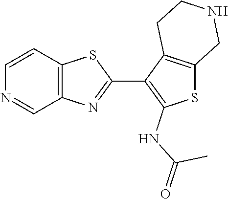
C12=C(C=CN=C1)SC(C1=C(NC(=O)C)SC3=C1CCNC3)=N2
